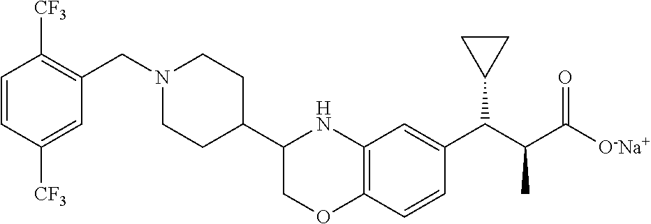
C1=CC([CF3])=CC(CN2CCC(C3NC4=C(OC3)C=CC(C(C(C([O-Na+])=O)C)C3CC3)=C4)CC2)=C1[CF3]
